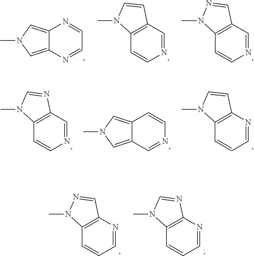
C12=CN(C)C=C1N=CC=N2.C12=C(C=CN=C1)N(C)C=C2.C12=C(C=CN=C1)N(C)N=C2.C12=C(C=CN=C1)N(C)C=N2.C12=CN(C)C=C1C=NC=C2.C12=C(C=CC=N1)N(C)C=C2.C12=C(C=CC=N1)N(C)N=C2.C12=C(C=CC=N1)N(C)C=N2
